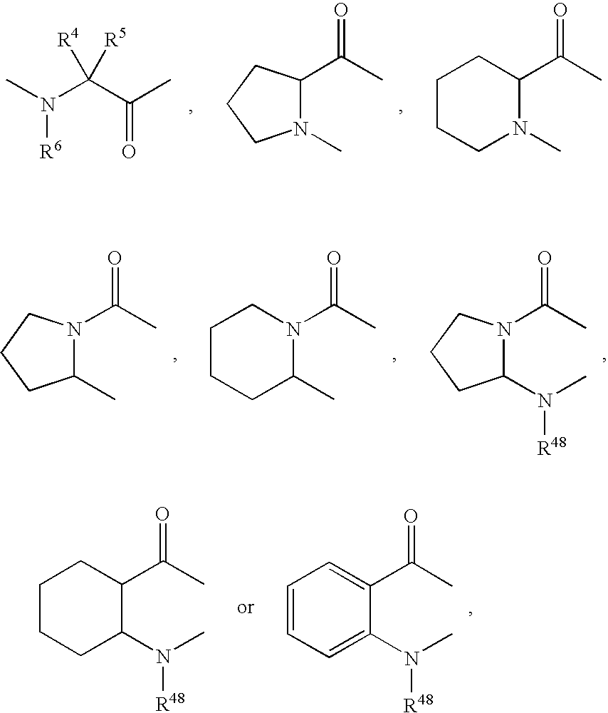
CN(C(C(C)=O)([R4])[R5])[R6].N1(C)C(C(C)=O)CCC1.C1CCN(C)C(C(C)=O)C1.C1(C)N(C(C)=O)CCC1.C1CCC(C)N(C(C)=O)C1.C1(N(C)[R48])N(C(C)=O)CCC1.C1CCC(N(C)[R48])C(C(C)=O)C1.C1=CC=C(N(C)[R48])C(C(C)=O)=C1
